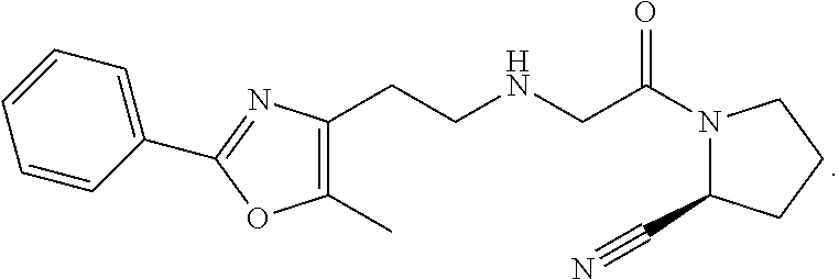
C1=CC(C2=NC(CCNCC(N3C(C#N)CCC3)=O)=C(C)O2)=CC=C1
